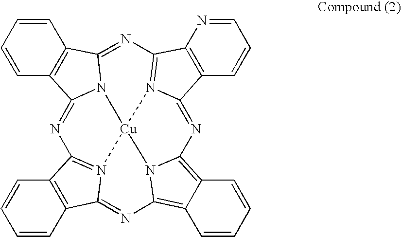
C1=CC2=C(C=C1)C1=NC3=N4C(=NC5=C6C=CC=CC6=C6N=C7C8=C(C=CC=C8)C8=N7[Cu]4(N1C2=N8)N56)C1=C3N=CC=C1
